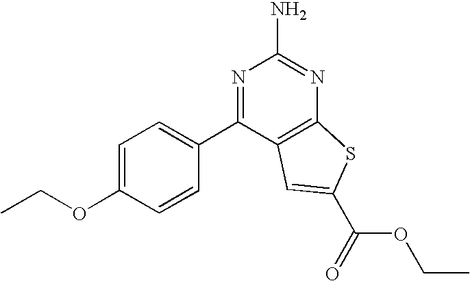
CCOC1=CC=C(C2=NC(N)=NC3=C2C=C(C(OCC)=O)S3)C=C1
